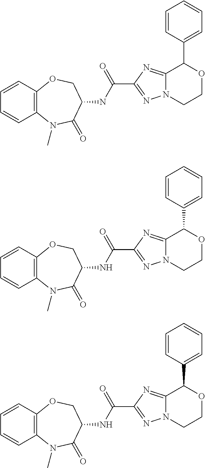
C12=C(OCC(NC(C3=NN4C(=N3)C(C3=CC=CC=C3)OCC4)=O)C(=O)N1C)C=CC=C2.C12=C(OCC(NC(C3=NN4C(=N3)C(C3=CC=CC=C3)OCC4)=O)C(=O)N1C)C=CC=C2.C12=C(OCC(NC(C3=NN4C(=N3)C(C3=CC=CC=C3)OCC4)=O)C(=O)N1C)C=CC=C2
